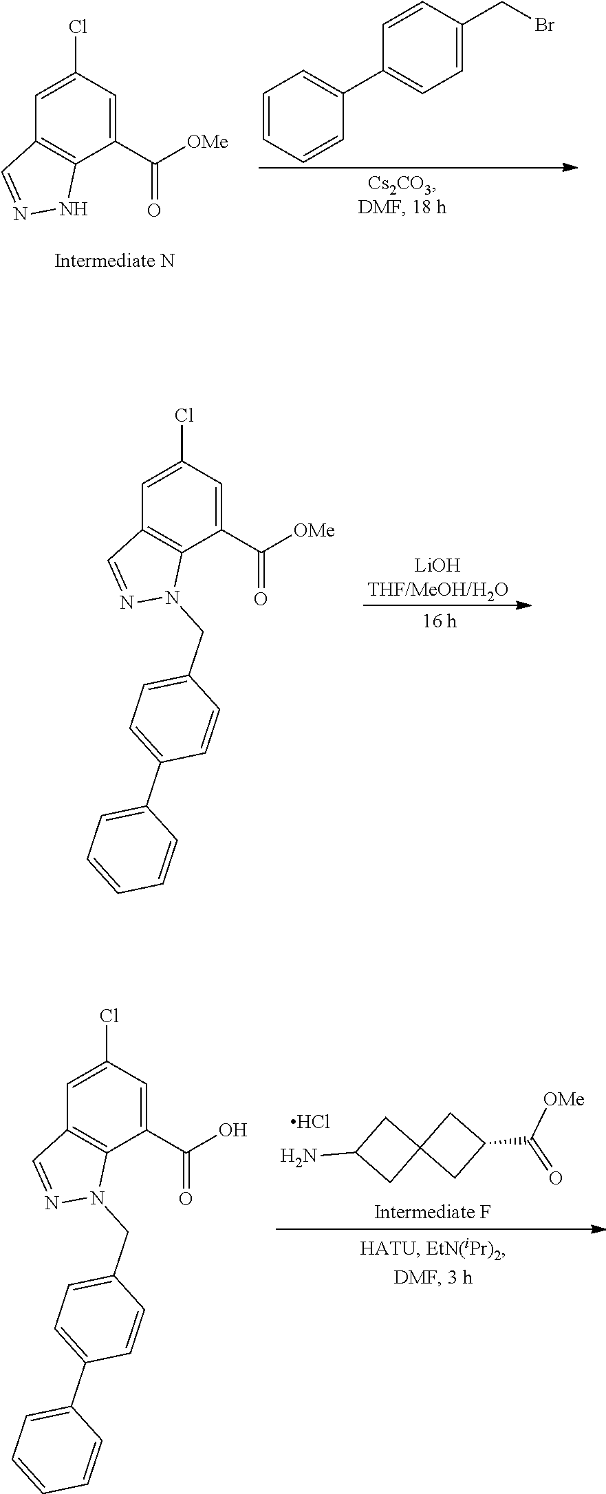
C1(Cl)=CC2=C(C(C([OMe])=O)=C1)NN=C2.C1=CC=CC(C2=CC=C(CBr)C=C2)=C1.C1(Cl)=CC2=C(C(C([OMe])=O)=C1)N(CC1=CC=C(C3=CC=CC=C3)C=C1)N=C2.C1(Cl)=CC2=C(C(C(O)=O)=C1)N(CC1=CC=C(C3=CC=CC=C3)C=C1)N=C2.C1(N)CC2(C1)CC(C(=O)[OMe])C2.Cl
